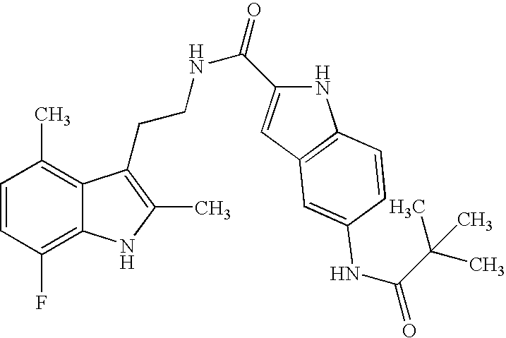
C1=CC(F)=C2C(=C1C)C(CCNC(=O)C1=CC3=C(N1)C=CC(NC(C(C)(C)C)=O)=C3)=C(C)N2
